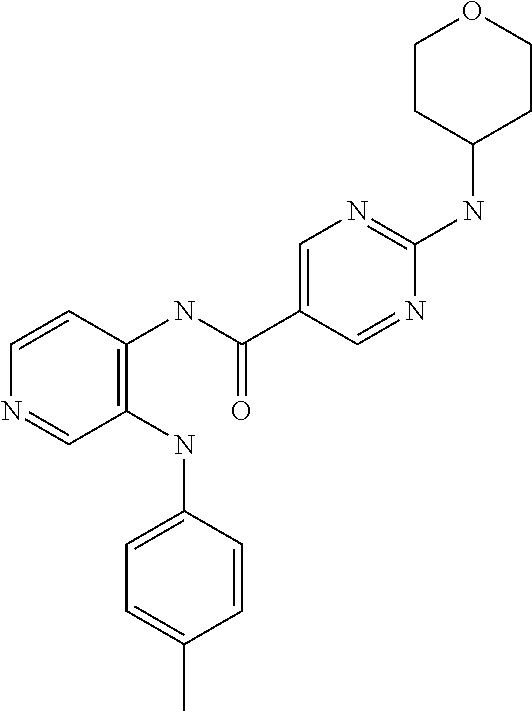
C1(NC2=CC=C(C)C=C2)=C(NC(C2=CN=C(NC3CCOCC3)N=C2)=O)C=CN=C1
